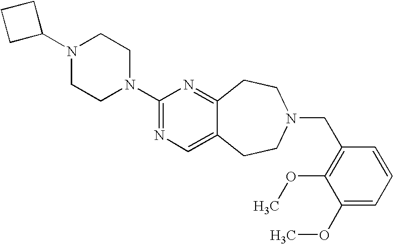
C1C(N2CCN(C3=NC=C4C(=N3)CCN(CC3=C(OC)C(OC)=CC=C3)CC4)CC2)CC1
